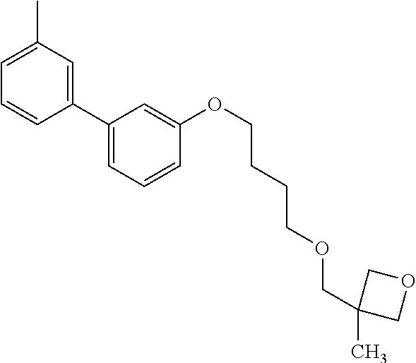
C1(C2=CC=CC(OCCCCOCC3(C)COC3)=C2)=CC(C)=CC=C1
